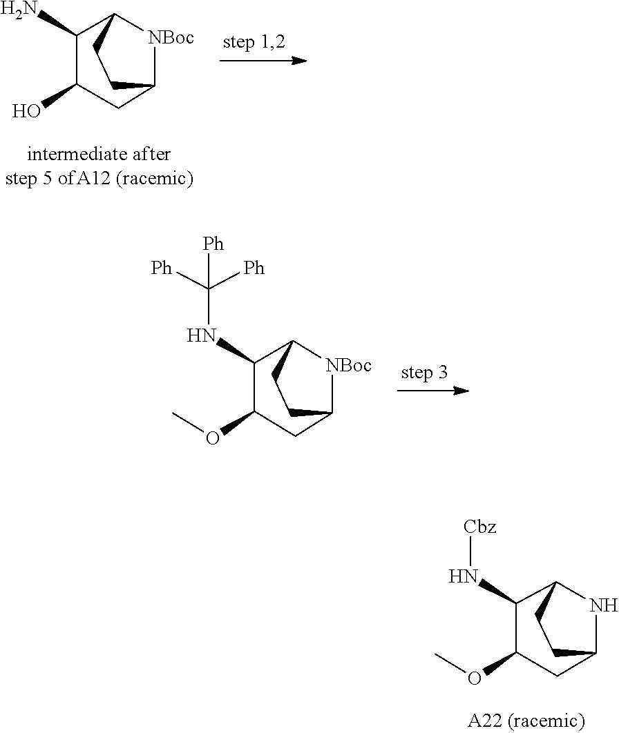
C1(N)C(O)CC2CCC1[NBoc]2.COC1C(NC([Ph])([Ph])[Ph])C2CCC(C1)[NBoc]2.O(C)C1CC2CCC(C1N[Cbz])N2
